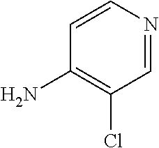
C1=CN=CC(Cl)=C1N
